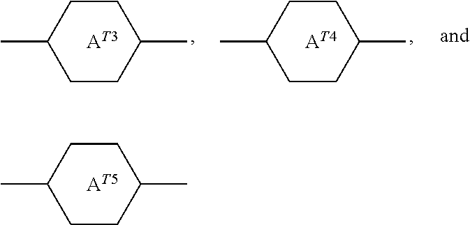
CC1CCC(C)CC1.[AT3].CC1CCC(C)CC1.[AT4].CC1CCC(C)CC1.[AT5]
